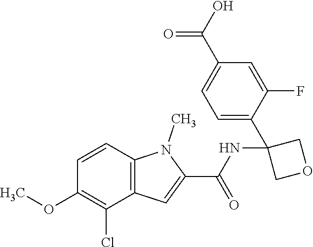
C1=C(C2(NC(C3=CC4=C(N3C)C=CC(OC)=C4Cl)=O)COC2)C(F)=CC(C(O)=O)=C1
